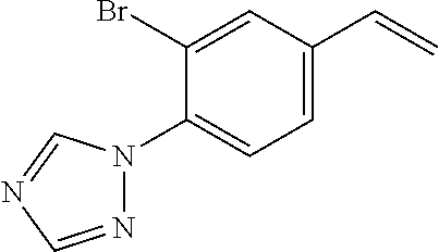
C1(Br)=CC(C=C)=CC=C1N1N=CN=C1
